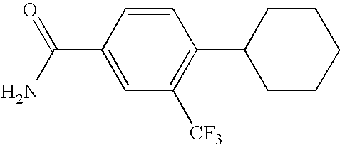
C1=CC(C(=O)N)=CC([CF3])=C1C1CCCCC1
